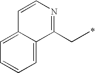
C1(CC)=NC=CC2=CC=CC=C12
